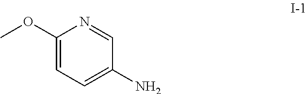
C1(OC)=CC=C(N)C=N1
